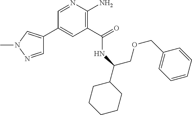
C1(C2=CN(C)N=C2)=CC(C(=O)NC(COCC2=CC=CC=C2)C2CCCCC2)=C(N)N=C1
